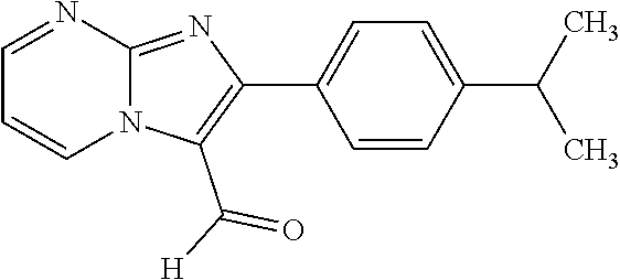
C1=CC(C(C)C)=CC=C1C1=C(C([H])=O)N2C(=N1)N=CC=C2
